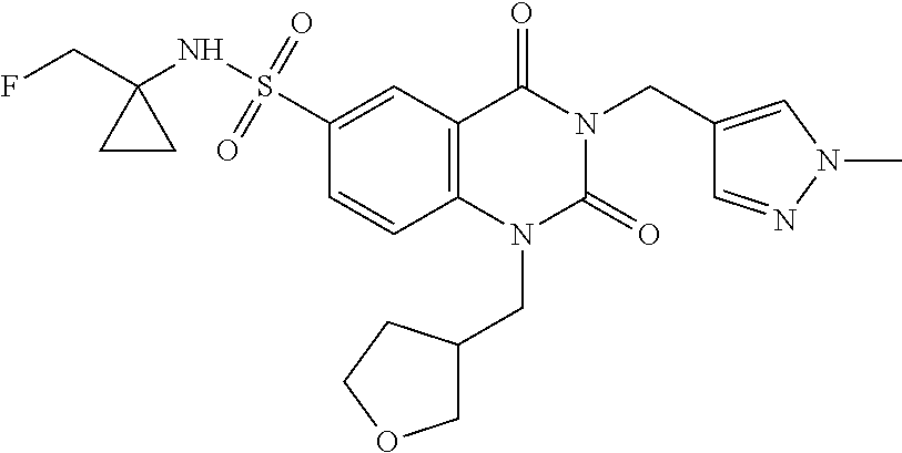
C12=C(C=C(S(NC3(CF)CC3)(=O)=O)C=C1)C(=O)N(CC1=CN(C)N=C1)C(=O)N2CC1COCC1
